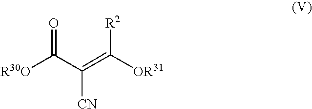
[R30O]C(C(=C([OR31])[R2])[CN])=O
